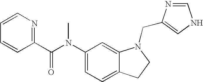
C1(N(C(C2=NC=CC=C2)=O)C)=CC=C2C(=C1)N(CC1=CNC=N1)CC2
